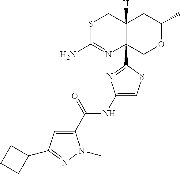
S1C(N)=NC2(C3=NC(NC(C4=CC(C5CCC5)=NN4C)=O)=CS3)C([H])(C1)CC(C)OC2
